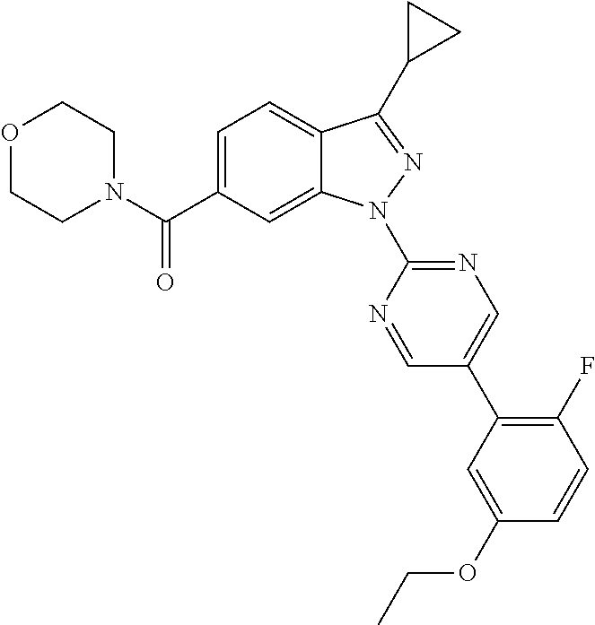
C12=CC=C(C(N3CCOCC3)=O)C=C1N(C1=NC=C(C3=C(F)C=CC(OCC)=C3)C=N1)N=C2C1CC1
